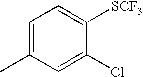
C1=C(C)C=C(Cl)C([SCF3])=C1
